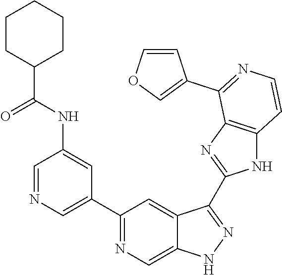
C1=NC=C(C2=NC=C3C(=C2)C(C2=NC4=C(N2)C=CN=C4C2=COC=C2)=NN3)C=C1NC(=O)C1CCCCC1
